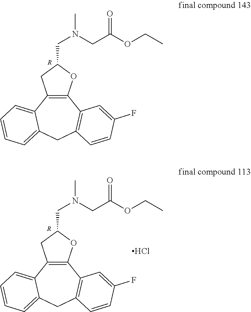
C12=C(C3=CC=CC=C3CC3=C1C=C(F)C=C3)CC(CN(C)CC(OCC)=O)O2.[R].C12=C(C3=CC=CC=C3CC3=C1C=C(F)C=C3)CC(CN(C)CC(OCC)=O)O2.[R].Cl
